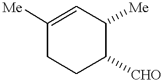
C1([Me])=CC([Me])C([CHO])CC1
